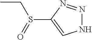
CCS(C1=CNN=N1)=O
